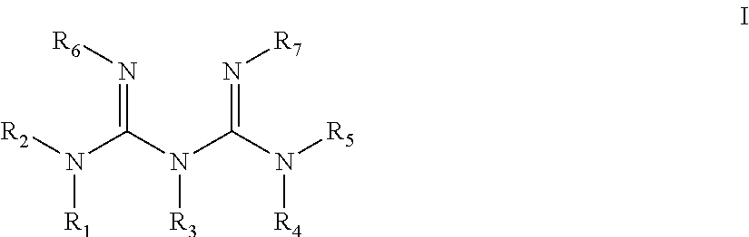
[R1]N([R2])C(N(C(N([R5])[R4])=N[R7])[R3])=N[R6]
